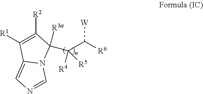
[R1]C1=C([R2])C(C(C([R6])[W])([R4])[R5])([R3a])N2C1=CN=C2
